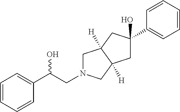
C1=CC=CC(C(CN2CC3([H])C([H])(C2)CC(C2=CC=CC=C2)(O)C3)O)=C1
